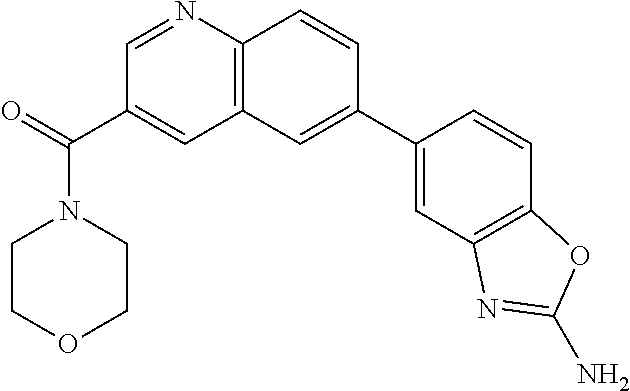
C1=C(C2=CC3=C(N=CC(C(N4CCOCC4)=O)=C3)C=C2)C=CC2=C1N=C(N)O2
